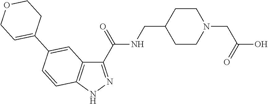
C1(C(=O)NCC2CCN(CC(=O)O)CC2)=NNC2=C1C=C(C1=CCOCC1)C=C2
